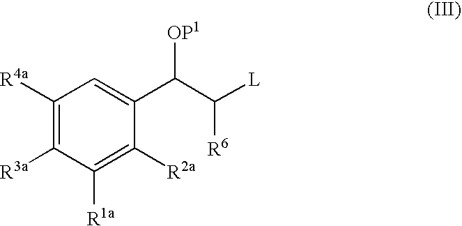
C1([R4a])=C([R3a])C([R1a])=C([R2a])C(C(C([L])[R6])[OP1])=C1
